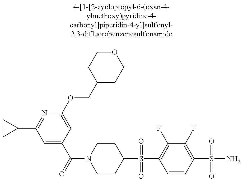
C1CC1C1=NC(OCC2CCOCC2)=CC(C(N2CCC(S(=O)(=O)C3=C(F)C(F)=C(S(=O)(=O)N)C=C3)CC2)=O)=C1
